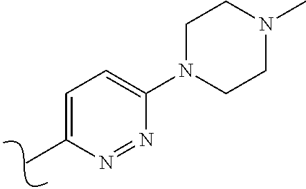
C1=C(C)N=NC(N2CCN(C)CC2)=C1
